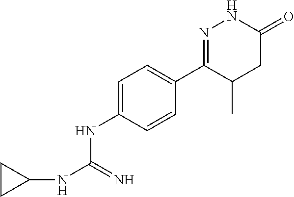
C1=C(NC(NC2CC2)=N)C=CC(C2=NNC(=O)CC2C)=C1
